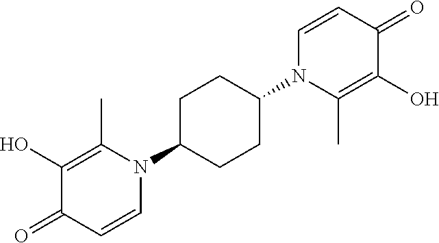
C1C(N2C(C)=C(O)C(=O)C=C2)CCC(N2C(C)=C(O)C(=O)C=C2)C1
